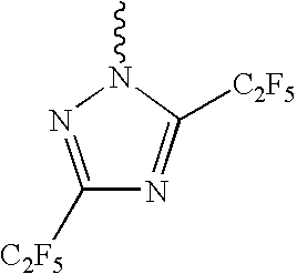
C1([C2F5])=NN(C)C([C2F5])=N1
